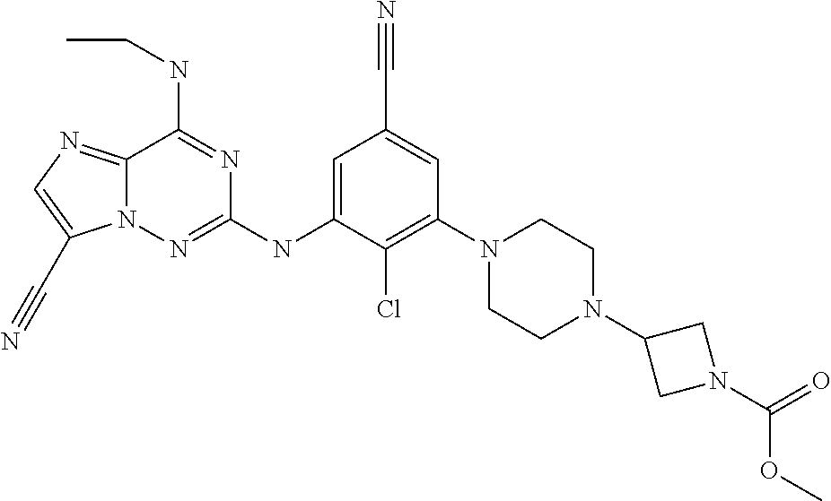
C12=NC=C(C#N)N1N=C(NC1=CC(C#N)=CC(N3CCN(C4CN(C(=O)OC)C4)CC3)=C1Cl)N=C2NCC
